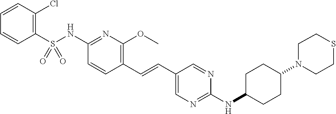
C1(S(NC2=NC(OC)=C(C=CC3=CN=C(NC4CCC(N5CCSCC5)CC4)N=C3)C=C2)(=O)=O)=C(Cl)C=CC=C1
